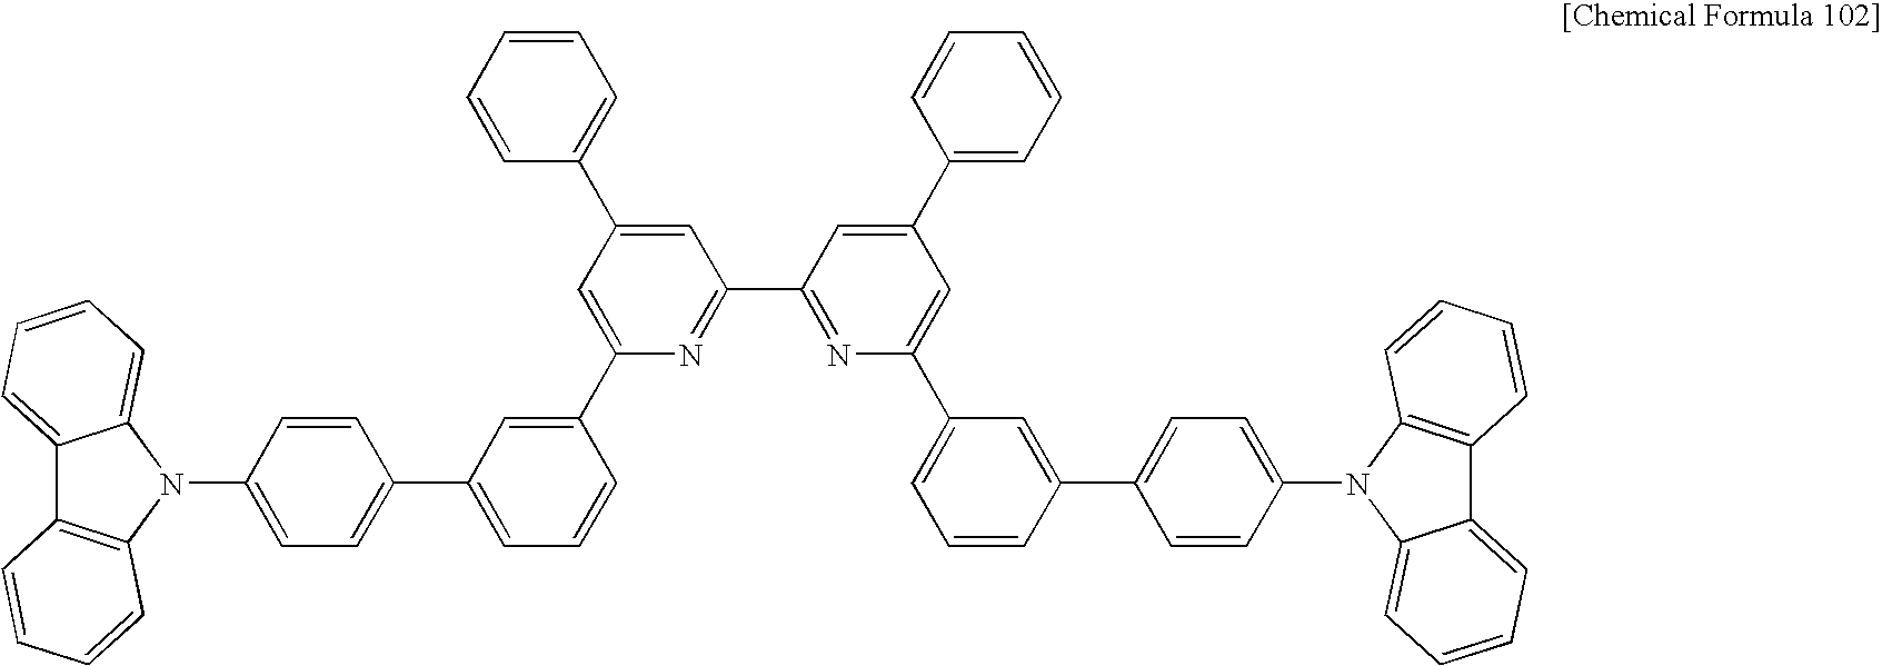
C1=CC=CC(C2=CC(C3=NC(C4=CC=CC(C5=CC=C(N6C7=CC=CC=C7C7=C6C=CC=C7)C=C5)=C4)=CC(C4=CC=CC=C4)=C3)=NC(C3=CC(C4=CC=C(N5C6=CC=CC=C6C6=C5C=CC=C6)C=C4)=CC=C3)=C2)=C1
